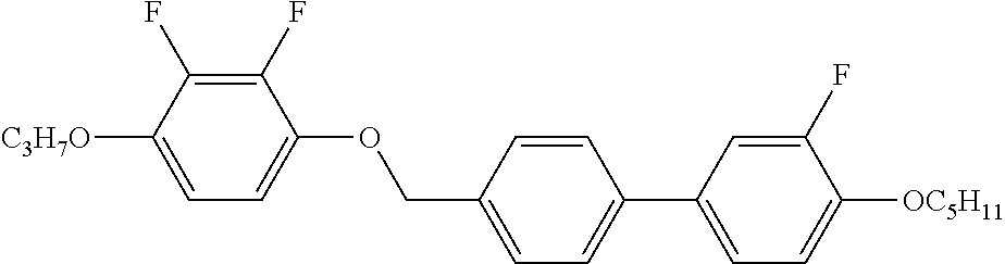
C1(F)=C(F)C([C3H7O])=CC=C1OCC1=CC=C(C2=CC=C([OC5H11])C(F)=C2)C=C1
